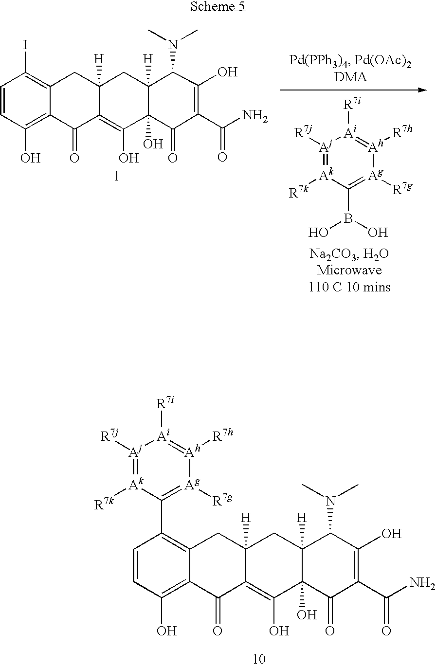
C1=CC(O)=C2C(=C1C1=[Ag]([R7g])[Ah]([R7h])=[Ai]([R7i])[Aj]([R7j])=[Ak]1[R7k])CC1([H])C(=C(O)C3(O)C([H])(C1)C(N(C)C)C(O)=C(C(N)=O)C3=O)C2=O.[Ak]1([R7k])=[Aj]([R7j])[Ai]([R7i])=[Ah]([R7h])[Ag]([R7g])=C1B(O)O.C1=CC(O)=C2C(=C1I)CC1([H])C(=C(O)C3(O)C([H])(C1)C(N(C)C)C(O)=C(C(N)=O)C3=O)C2=O
